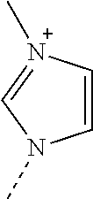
C1=C[N+](C)=CN1C
